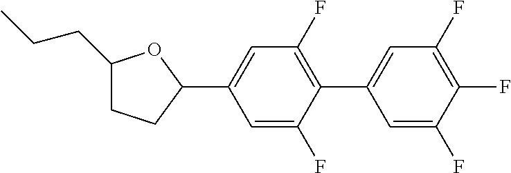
C1(CCC)CCC(C2=CC(F)=C(C3=CC(F)=C(F)C(F)=C3)C(F)=C2)O1
